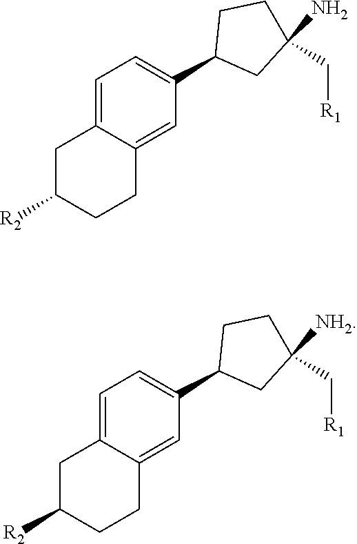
C1=C2C(=CC(C3CC(N)(C[R1])CC3)=C1)CCC([R2])C2.C1=C2C(=CC(C3CC([NH2])(C[R1])CC3)=C1)CCC([R2])C2
